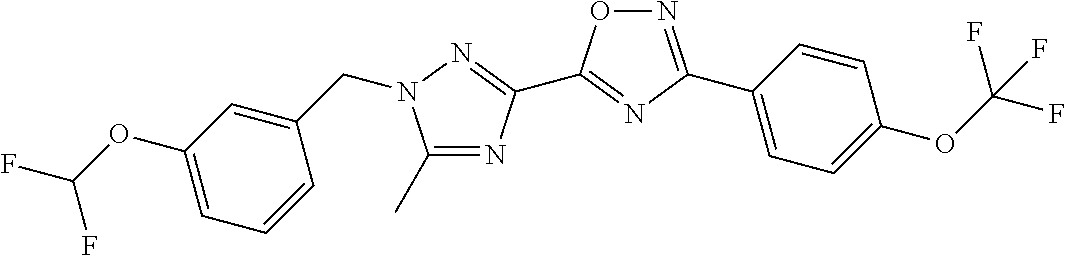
C1(C)=NC(C2=NC(C3=CC=C(OC(F)(F)F)C=C3)=NO2)=NN1CC1=CC(OC(F)F)=CC=C1
